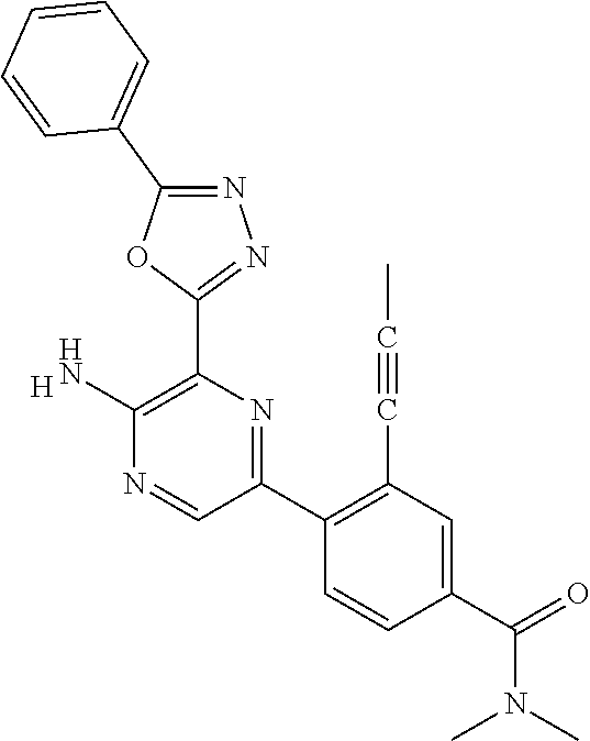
[H].C1(N)=C(C2=NN=C(C3=CC=CC=C3)O2)N=C(C2=C(C#CC)C=C(C(=O)N(C)C)C=C2)C=N1
